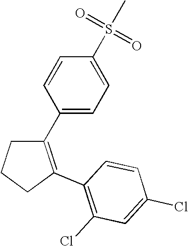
C1(C2=CC=C(S(C)(=O)=O)C=C2)=C(C2=C(Cl)C=C(Cl)C=C2)CCC1
